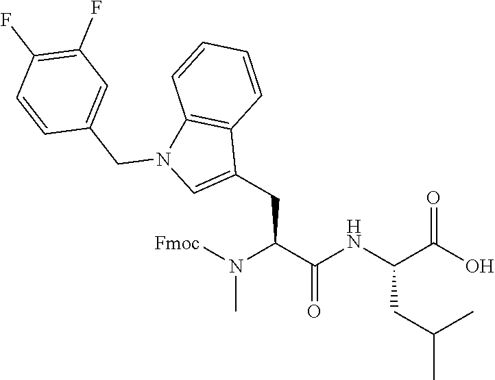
[Fmoc]N(C(C(NC(C(O)=O)CC(C)C)=O)CC1=CN(CC2=CC(F)=C(F)C=C2)C2=C1C=CC=C2)C
